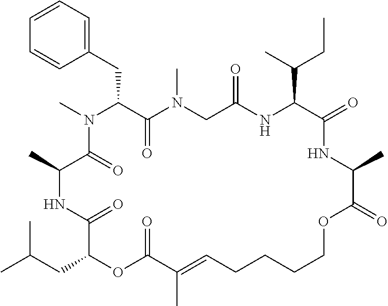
C1=CC=C(CC2C(=O)N(C)CC(=O)NC(C(C)CC)C(=O)NC(C)C(=O)OCCCCC=C(C)C(=O)OC(CC(C)C)C(=O)NC(C)C(=O)N2C)C=C1
